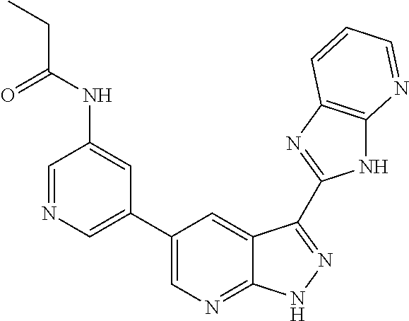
C1=NC=C(C2=CN=C3C(=C2)C(C2=NC4=C(N2)N=CC=C4)=NN3)C=C1NC(CC)=O
